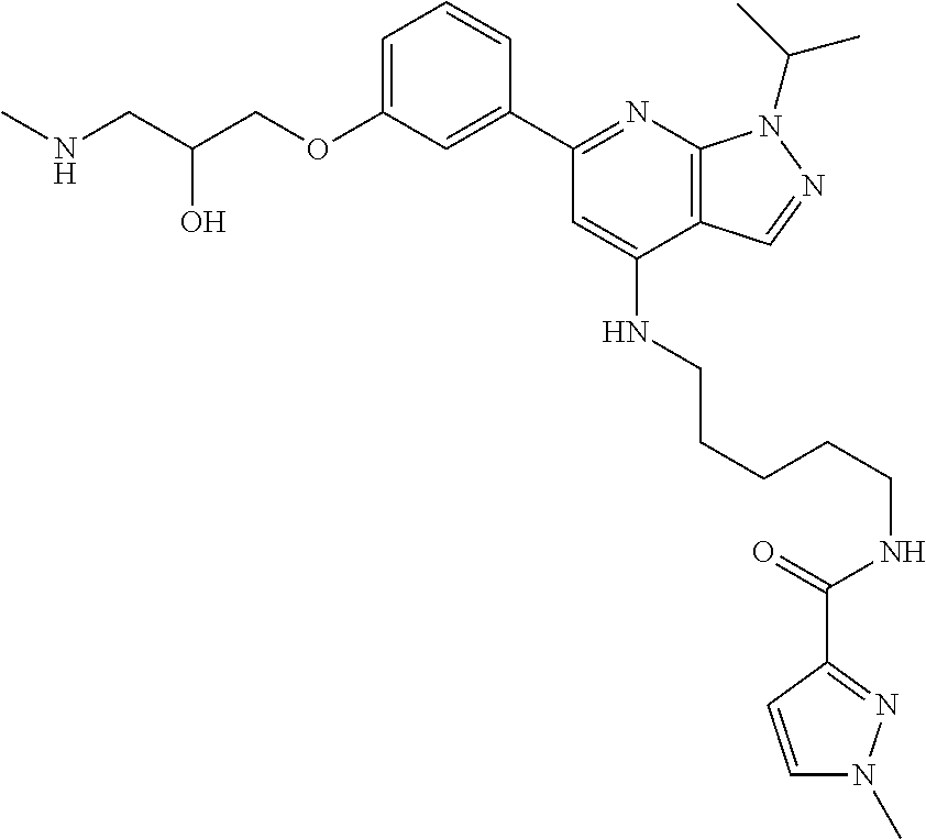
C(C(COC1=CC=CC(C2=NC3=C(C(NCCCCCNC(C4=NN(C)C=C4)=O)=C2)C=NN3C(C)C)=C1)O)NC
